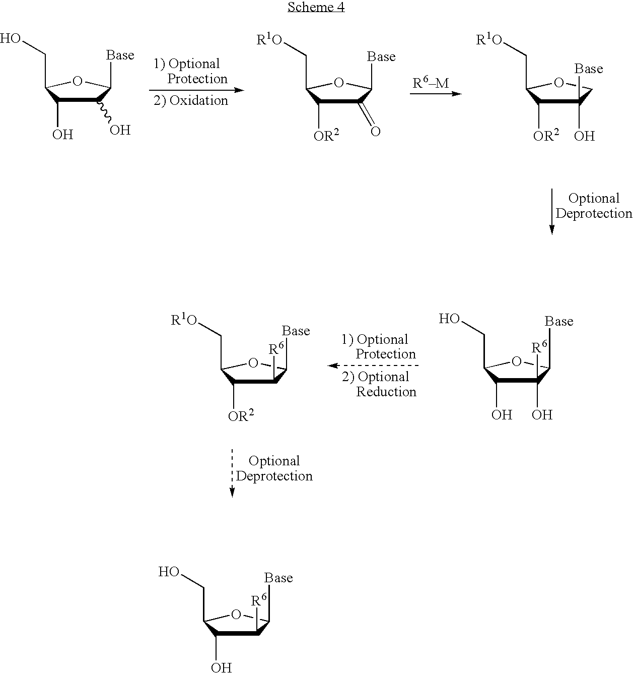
C1(O)C(O)C(CO)OC1[Base].C1(=O)C([OR2])C(C[R1O])OC1[Base].C1([Base])(O)C([OR2])C(C[R1O])OC1.C1(O)([R6])C(O)C(CO)OC1[Base].C1([R6])C([OR2])C(C[R1O])OC1[Base].C1([R6])C(O)C(CO)OC1[Base]
